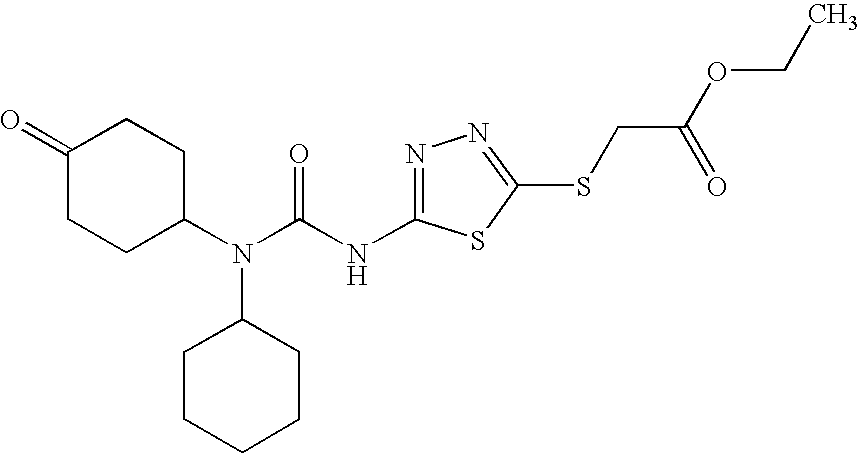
C1(N(C(NC2=NN=C(SCC(OCC)=O)S2)=O)C2CCCCC2)CCC(=O)CC1
